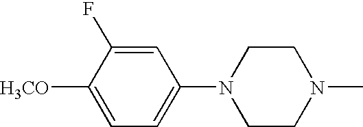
C1=C(F)C([H3CO])=CC=C1N1CCN(C)CC1
